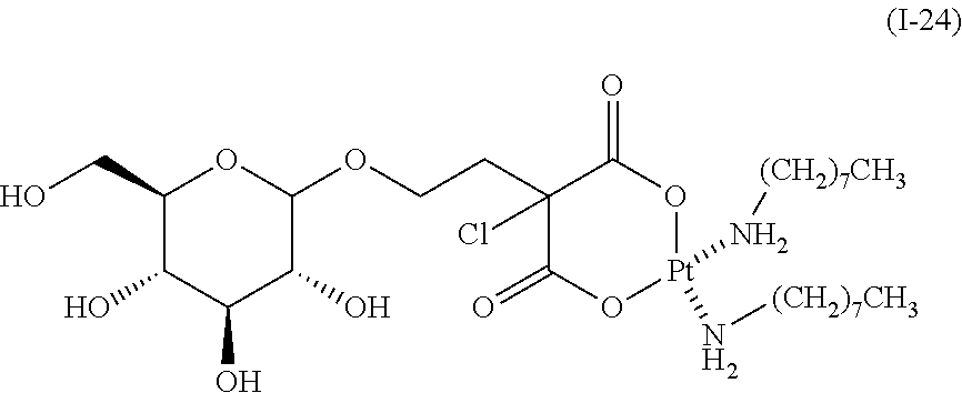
C1(CO)C(O)C(O)C(O)C(OCCC2(Cl)C(=O)O[Pt](N[(CH2)7CH3])(N[(CH2)7CH3])OC2=O)O1
